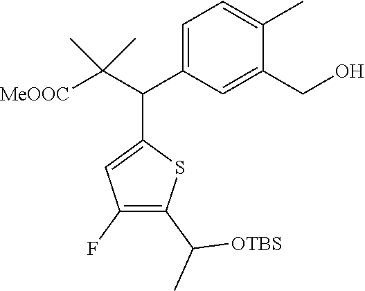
C1=C(C(C([MeOOC])(C)C)C2=CC(F)=C(C([OTBS])C)S2)C=C(CO)C(C)=C1
